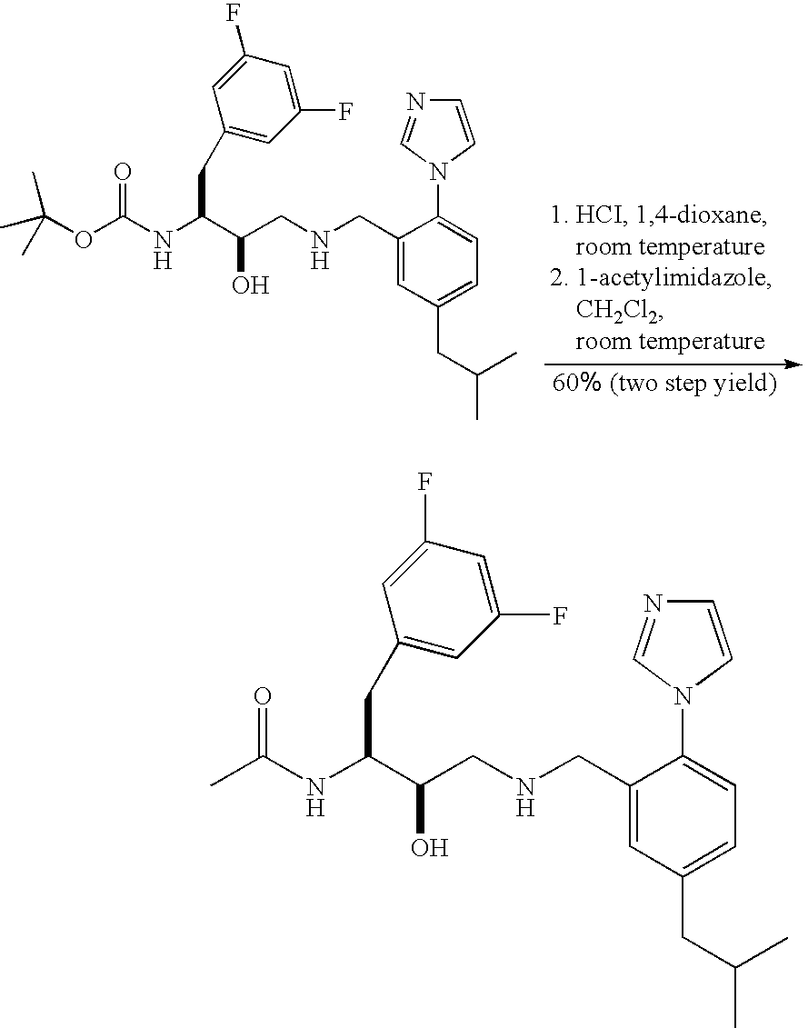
O(C(NC(C(CNCC1=CC(CC(C)C)=CC=C1N1C=CN=C1)O)CC1=CC(F)=CC(F)=C1)=O)C(C)(C)C.CC(NC(C(CNCC1=CC(CC(C)C)=CC=C1N1C=CN=C1)O)CC1=CC(F)=CC(F)=C1)=O
